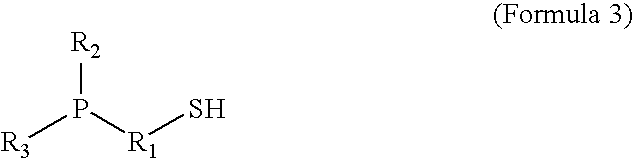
[R2]P([R3])[R1]S
